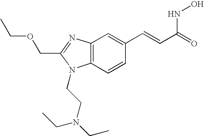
C12=C(N=C(COCC)N1CCN(CC)CC)C=C(C=CC(=O)NO)C=C2
